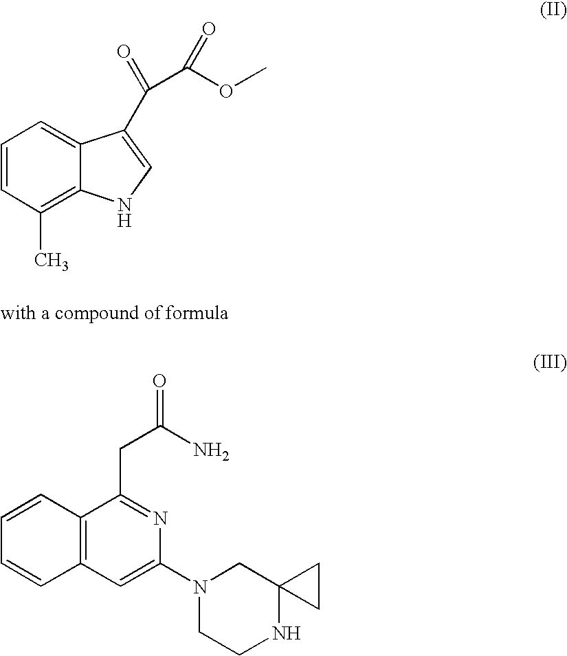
C1=CC2=C(C=C1)C(CC(=O)N)=NC(N1CCNC3(C1)CC3)=C2.C1=CC(C)=C2C(=C1)C(C(=O)C(OC)=O)=CN2
